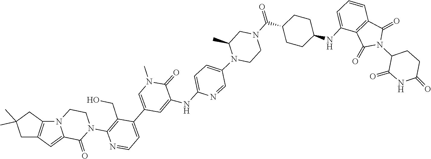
C1=C2C(=O)N(C3=C(CO)C(C4=CN(C)C(=O)C(NC5=CC=C(N6CCN(C(=O)C7CCC(NC8=CC=CC9=C8C(=O)N(C8CCC(=O)NC8=O)C9=O)CC7)CC6C)C=N5)=C4)=CC=N3)CCN2C2=C1CC(C)(C)C2
